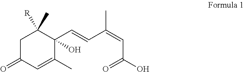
C1C(=O)C=C(C)C(C=CC(=CC(=O)O)C)(O)C1(C)[R]
